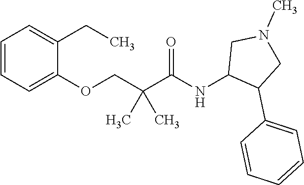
C1(OCC(C(NC2C(C3=CC=CC=C3)CN(C)C2)=O)(C)C)=CC=CC=C1CC
